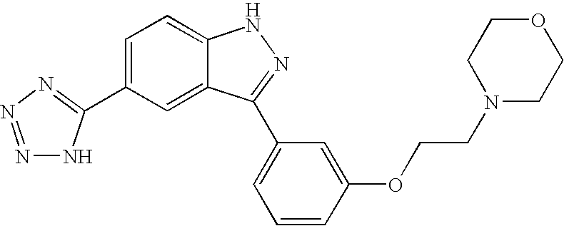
N1=NN=C(C2=CC=C3C(=C2)C(C2=CC=CC(OCCN4CCOCC4)=C2)=NN3)N1
